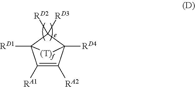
C1([RA1])=C([RA2])C2([RD4])C([RD2])([RD3])C1([RD1])[(T)f]2.[e]
